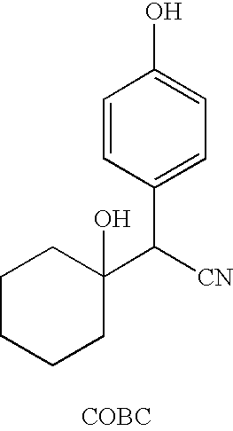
C1CCCC(C([CN])C2=CC=C(O)C=C2)(O)C1.[COBC]
